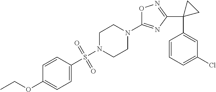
O1C(N2CCN(S(C3=CC=C(OCC)C=C3)(=O)=O)CC2)=NC(C2(C3=CC(Cl)=CC=C3)CC2)=N1
